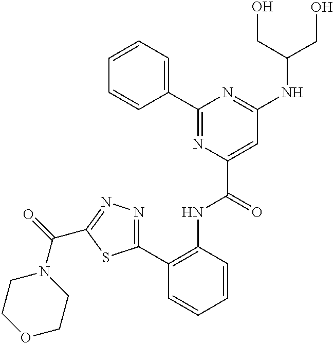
C1=CC=C(C2=NC(C(NC3=C(C4=NN=C(C(N5CCOCC5)=O)S4)C=CC=C3)=O)=CC(NC(CO)CO)=N2)C=C1
